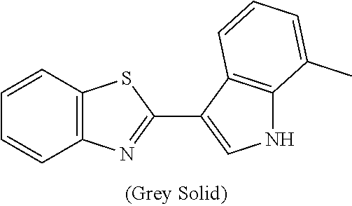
C12=C(C=CC=C1)SC(C1=CNC3=C1C=CC=C3C)=N2
